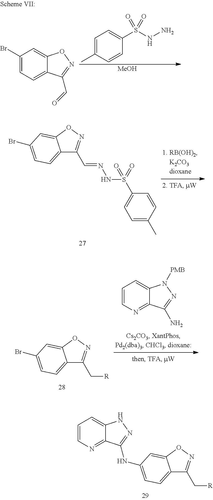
C1(Br)=CC=C2C(=C1)ON=C2C=O.C1=C(C)C=CC(S(NN)(=O)=O)=C1.[MeOH].C12=CC=C(Br)C=C1ON=C2C=NNS(=O)(C1=CC=C(C)C=C1)=O.C12=CC=C(Br)C=C1ON=C2C[R].C1=CN=C2C(=C1)N([PMB])N=C2N.C1=CN=C2C(=C1)NN=C2NC1=CC=C2C(C[R])=NOC2=C1
